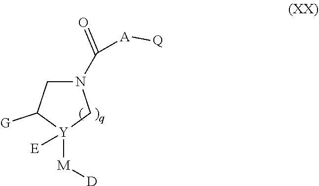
N1(C([A][Q])=O)CC([G])[Y]([E])([M][D])C1
